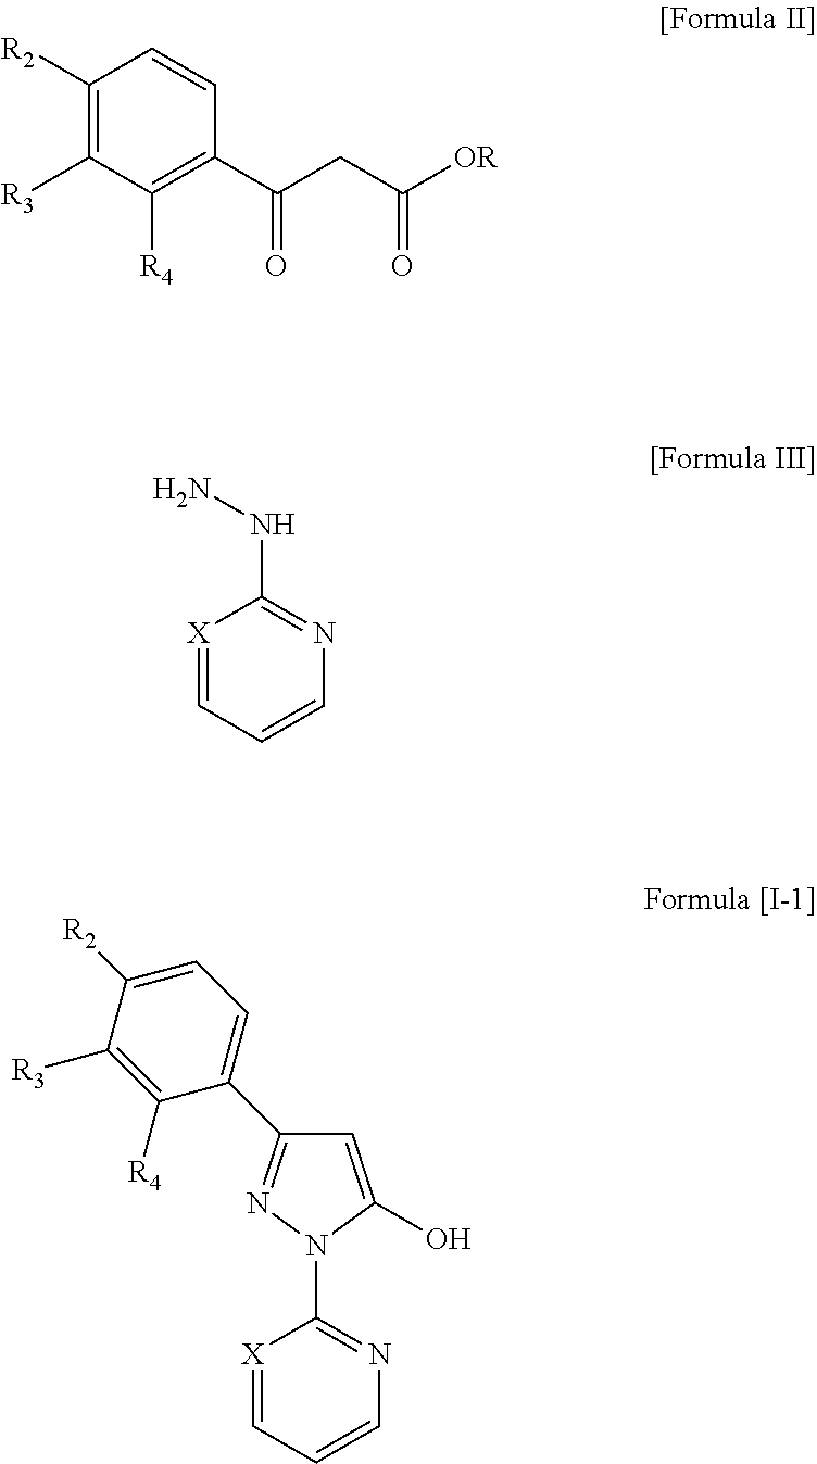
C1([R2])=C([R3])C([R4])=C(C(CC([OR])=O)=O)C=C1.[X]1=CC=CN=C1NN.C1=C(O)N(C2=NC=CC=[X]2)N=C1C1=CC=C([R2])C([R3])=C1[R4]
